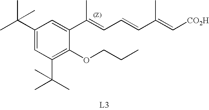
CC(C1=CC(C(C)(C)C)=C(OCCC)C(C(=CC=CC(=C[CO2H])C)C)=C1)(C)C
